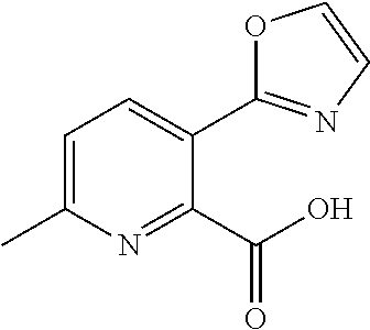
O1C(C2=CC=C(C)N=C2C(O)=O)=NC=C1
